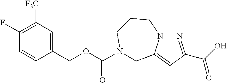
C1(COC(=O)N2CCCN3C(=CC(C(=O)O)=N3)C2)=CC([F3C])=C(F)C=C1
